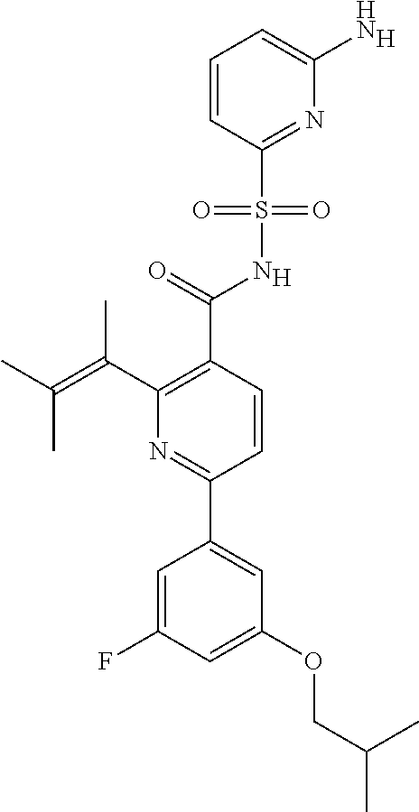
[H].C1(C(=O)NS(C2=NC(N)=CC=C2)(=O)=O)=C(C(=C(C)C)C)N=C(C2=CC(OCC(C)C)=CC(F)=C2)C=C1.[H]
